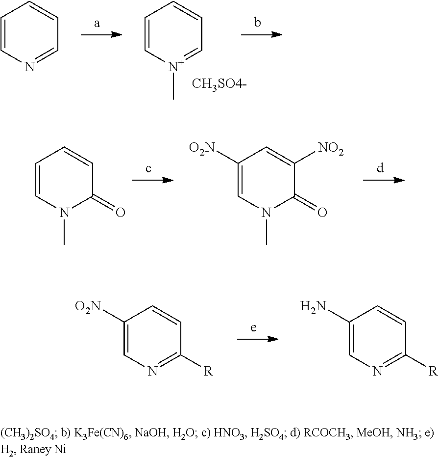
C1=CN=CC=C1.C1=C[N+](C)=CC=C1.C1=CN(C)C(=O)C=C1.C1([O2N])=CN(C)C(=O)C([NO2])=C1.C1([O2N])=CN=C([R])C=C1.C1(N)=CN=C([R])C=C1
